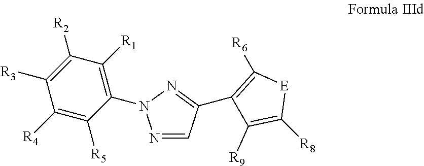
N1=CC(C2=C([R6])[E]C([R8])=C2[R9])=NN1C1=C([R1])C([R2])=C([R3])C([R4])=C1[R5]
